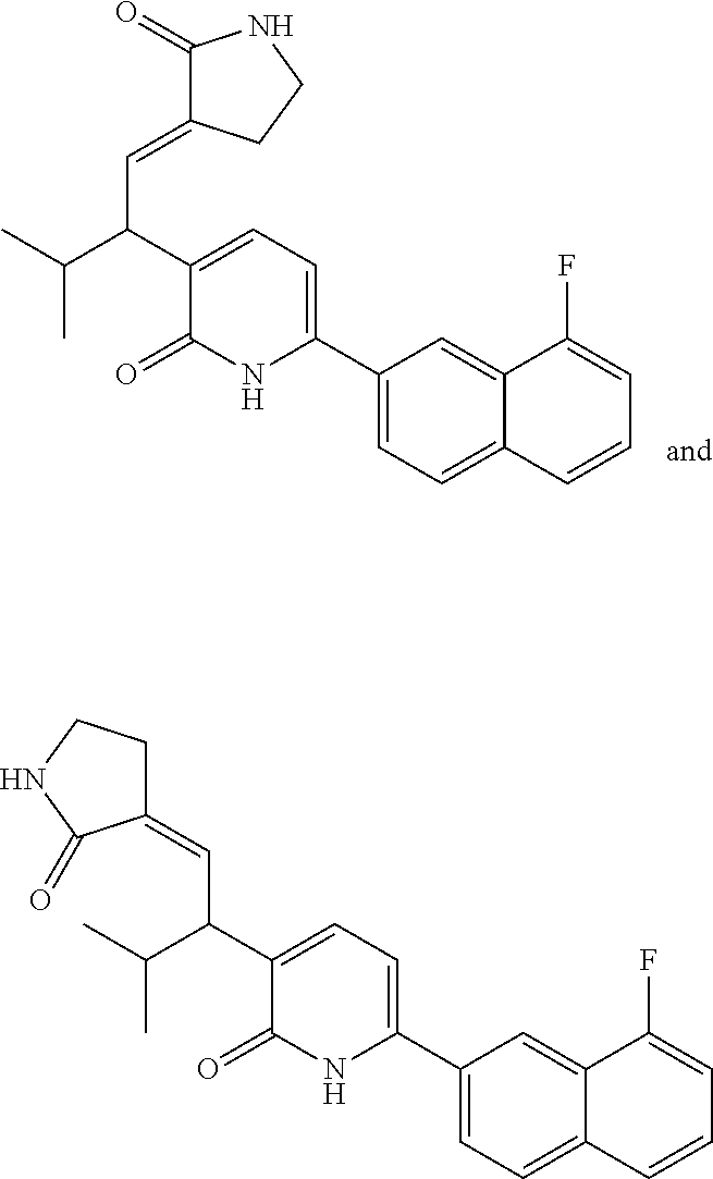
C1(C2=CC=C(C(C=C3C(=O)NCC3)C(C)C)C(=O)N2)=CC=C2C(=C1)C(F)=CC=C2.C1(C2=CC=C(C(C=C3CCNC3=O)C(C)C)C(=O)N2)=CC=C2C(=C1)C(F)=CC=C2
